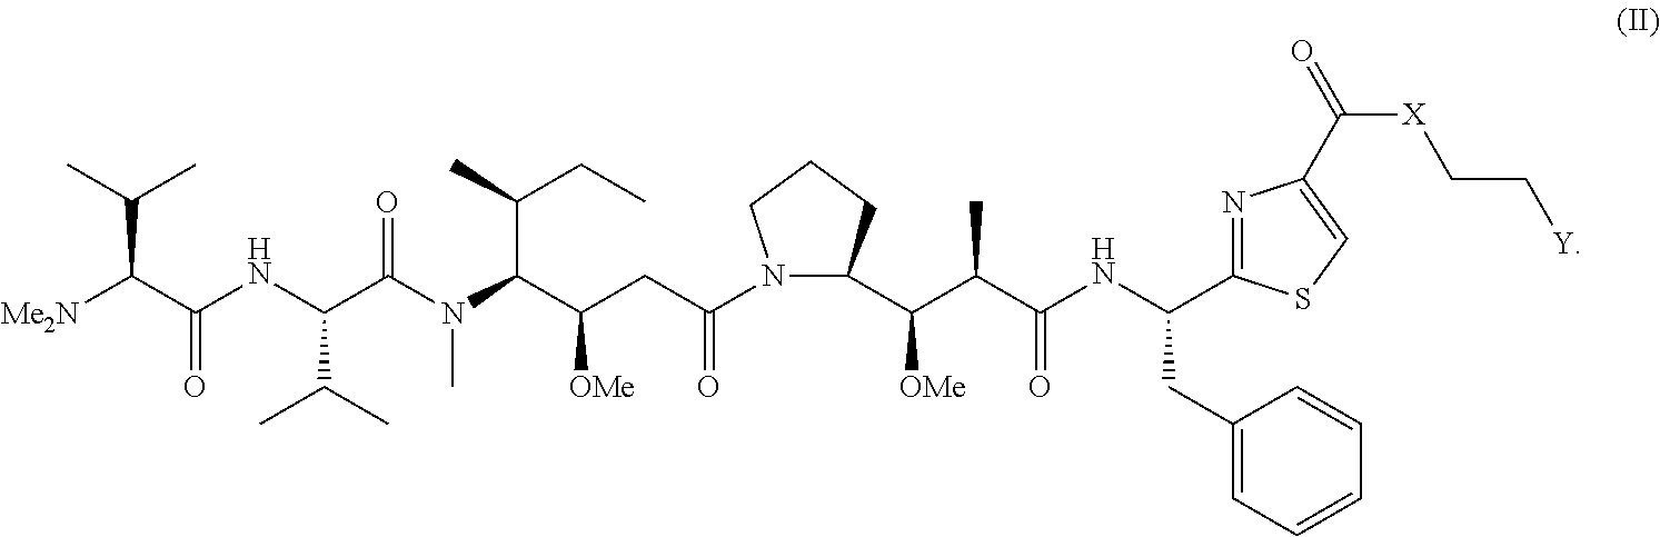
N1(C(CC(C(N(C)C(C(NC(C([Me2N])C(C)C)=O)C(C)C)=O)C(C)CC)[OMe])=O)C(C(C(C(NC(CC2=CC=CC=C2)C2=NC(C([X]CC[Y])=O)=CS2)=O)C)[OMe])CCC1
